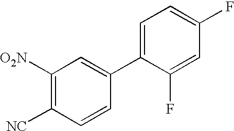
C1([O2N])=C([NC])C=CC(C2=CC=C(F)C=C2F)=C1
